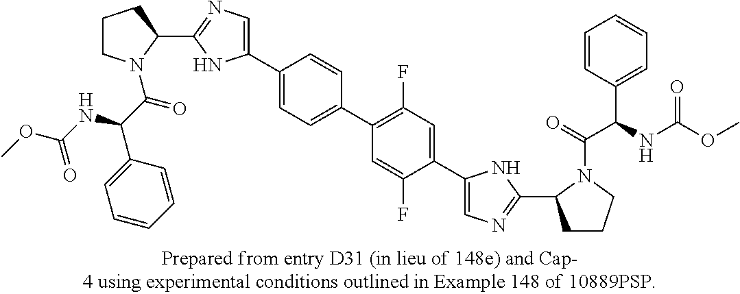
C1CN(C(C(NC(OC)=O)C2=CC=CC=C2)=O)C(C2=NC=C(C3=CC=C(C4=C(F)C=C(C5=CN=C(C6CCCN6C(=O)C(NC(OC)=O)C6=CC=CC=C6)N5)C(F)=C4)C=C3)N2)C1
